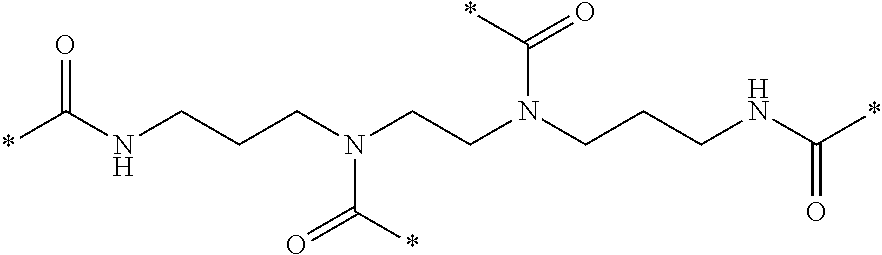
*C(NCCCN(CCN(CCCNC(=O)*)C(=O)*)C(=O)*)=O
